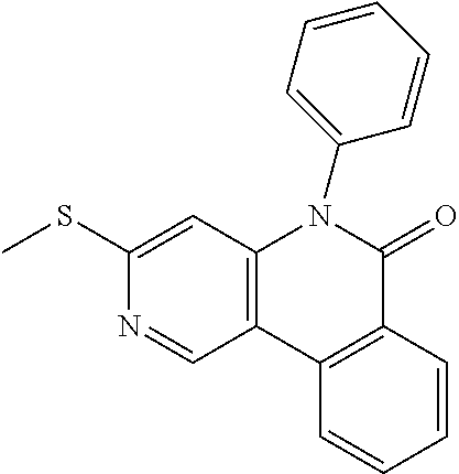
C12=C(C3=C(C(=O)N1C1=CC=CC=C1)C=CC=C3)C=NC(SC)=C2
